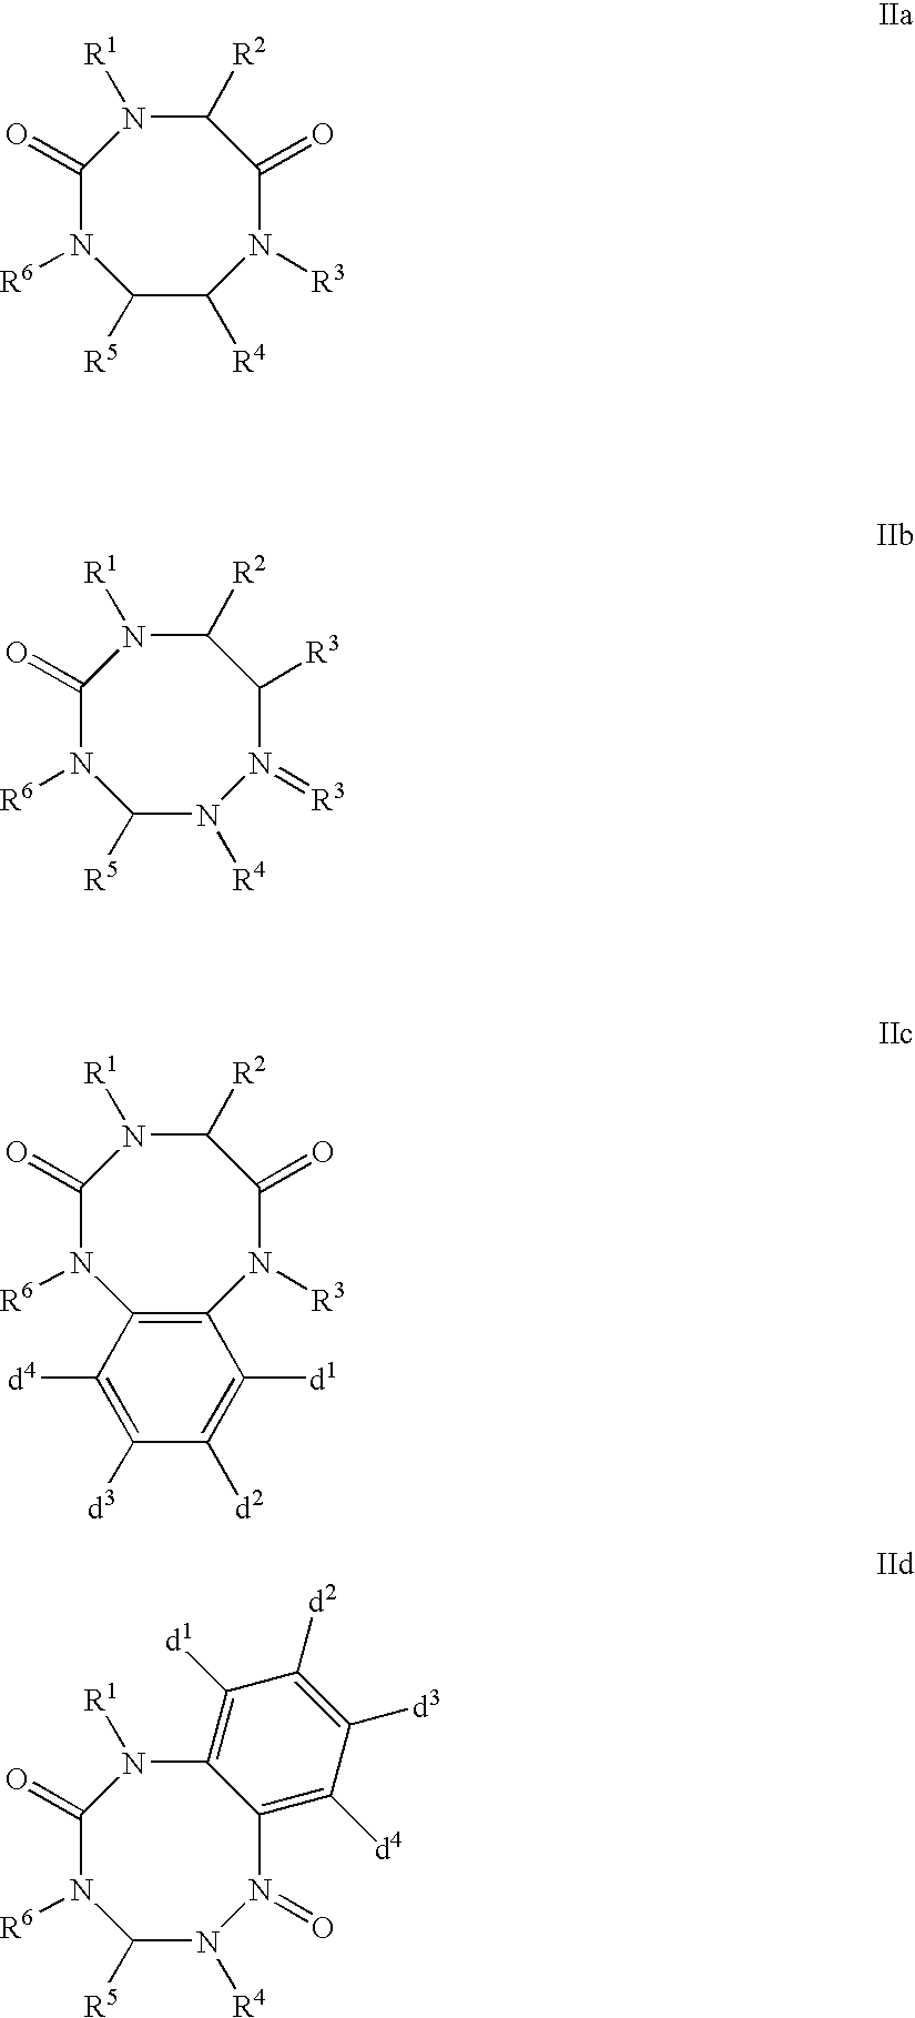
N1([R6])C2=C(N([R3])C(=O)C([R2])N([R1])C1=O)C([d1])=C([d2])C([d3])=C2[d4].N1([R6])C([R5])N([R4])N(=[R3])C([R3])C([R2])N([R1])C1=O.N1([R6])C([R5])C([R4])N([R3])C(=O)C([R2])N([R1])C1=O.N1([R6])C([R5])N([R4])N(=O)C2=C([d4])C([d3])=C([d2])C([d1])=C2N([R1])C1=O
